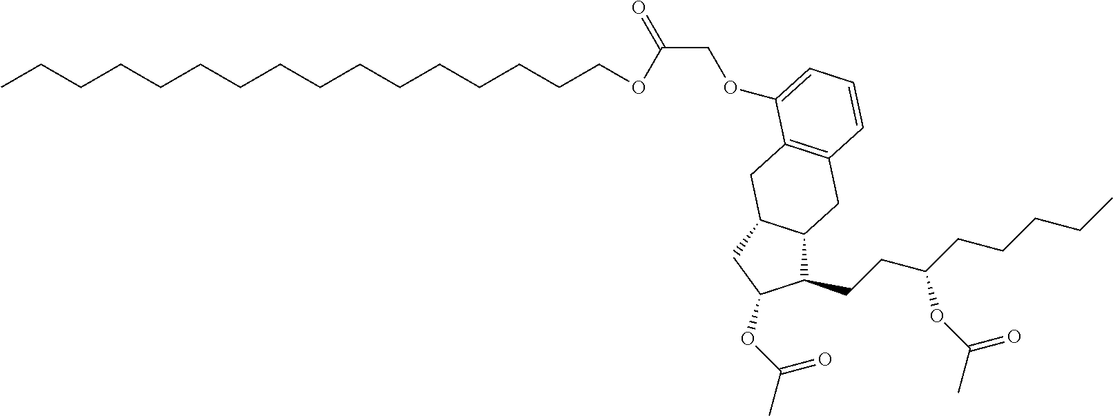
CCCCCCCCCCCCCCCCOC(COC1=CC=CC2=C1CC1C(C(CCC(CCCCC)OC(C)=O)C(OC(C)=O)C1)C2)=O
